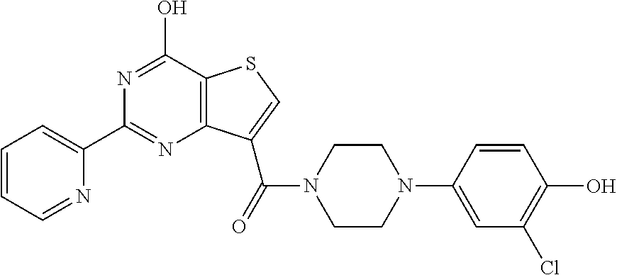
C1(C2=CC=CC=N2)=NC2=C(C(O)=N1)SC=C2C(=O)N1CCN(C2=CC(Cl)=C(O)C=C2)CC1
